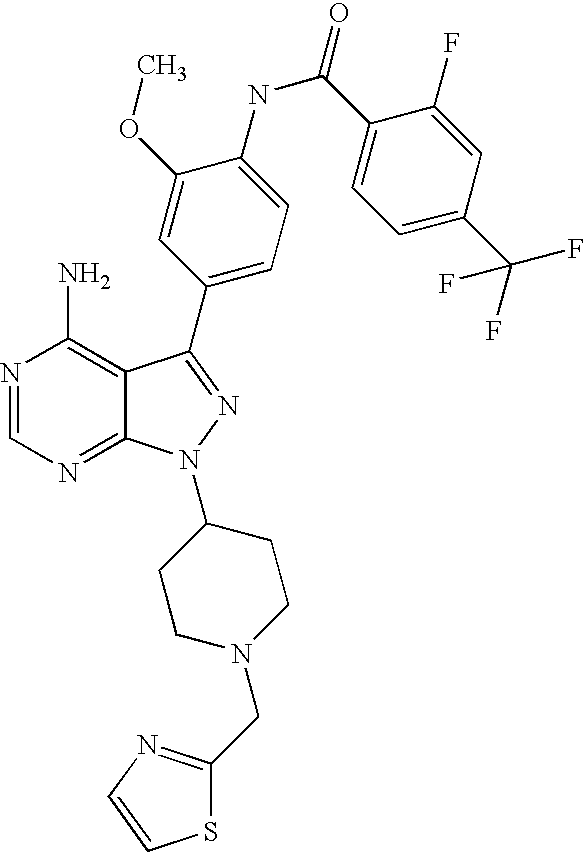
N1=CN=C2C(=C1N)C(C1=CC=C(NC(C3=CC=C(C(F)(F)F)C=C3F)=O)C(OC)=C1)=NN2C1CCN(CC2=NC=CS2)CC1
